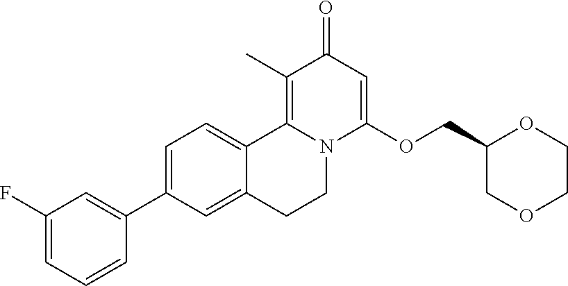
C1=C(C2=CC(F)=CC=C2)C=C2C(=C1)C1=C(C)C(=O)C=C(OCC3COCCO3)N1CC2
